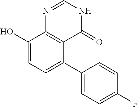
C1(O)=CC=C(C2=CC=C(F)C=C2)C2=C1N=CNC2=O
